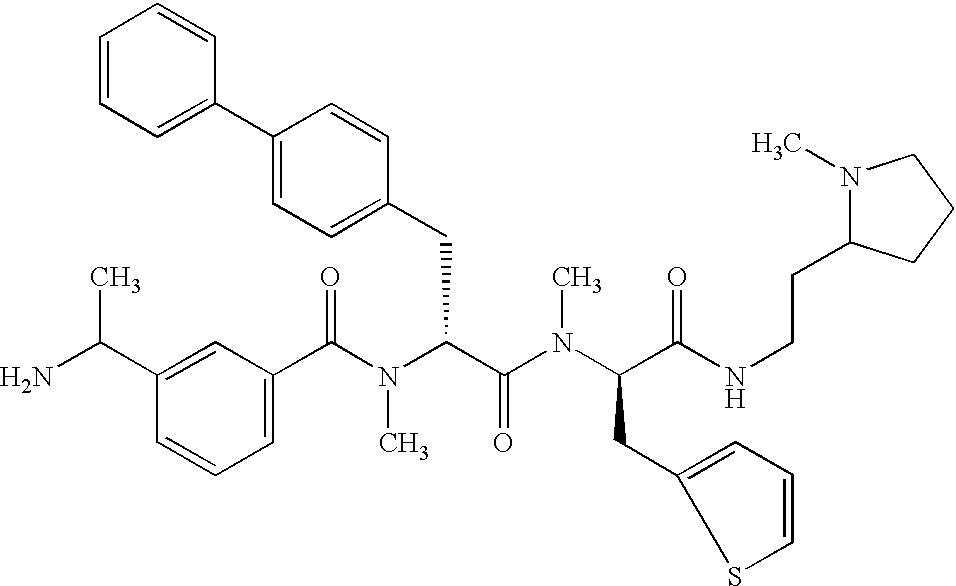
C1(C(N(C(C(=O)N(C)C(CC2=CC=CS2)C(=O)NCCC2N(C)CCC2)CC2=CC=C(C3=CC=CC=C3)C=C2)C)=O)=CC=CC(C(N)C)=C1
